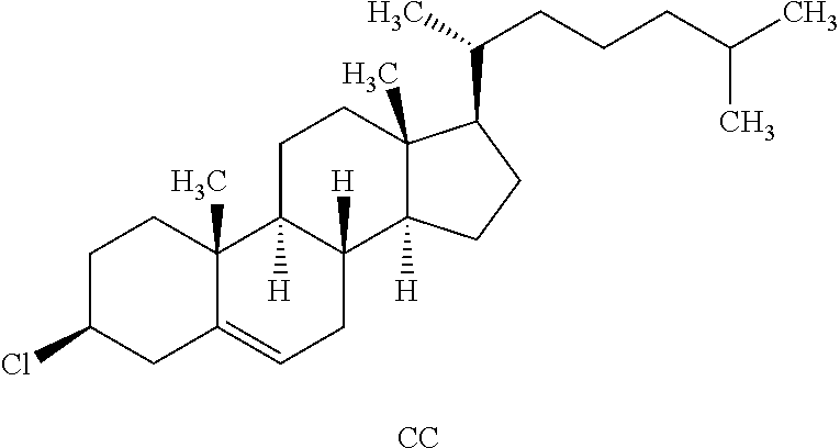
C1C(Cl)CC2=CCC3([H])C([H])(C2(C)C1)CCC1(C)C3([H])CCC1C(C)CCCC(C)C.[CC]
